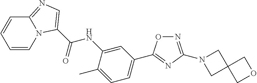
N1=C(N2CC3(C2)COC3)N=C(C2=CC=C(C)C(NC(=O)C3=CN=C4N3C=CC=C4)=C2)O1
